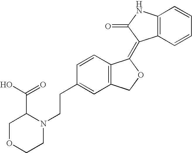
C12=C(C=CC=C1)C(=C1C3=C(CO1)C=C(CCN1C(C(=O)O)COCC1)C=C3)C(=O)N2
